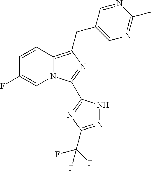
C1=CC2=C(CC3=CN=C(C)N=C3)N=C(C3=NC(C(F)(F)F)=NN3)N2C=C1F
